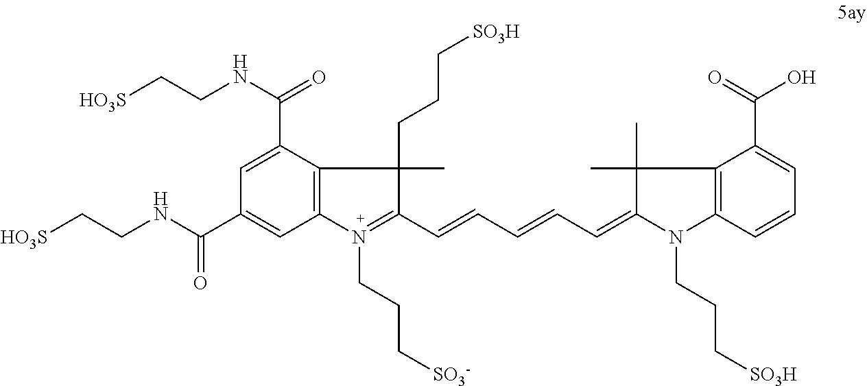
C1=C(C(NCC[HO3S])=O)C2=C(C=C1C(NCC[HO3S])=O)N(CCC[SO3-])=C(C=CC=CC=C1N(CCC[SO3H])C3=C(C(C(O)=O)=CC=C3)C1(C)C)C2(CCC[SO3H])C
